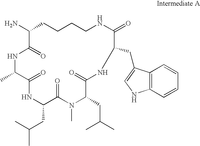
NC1CCCCNC(=O)C(CC2=CNC3=C2C=CC=C3)NC(=O)C(CC(C)C)N(C)C(=O)C(CC(C)C)NC(=O)C(C)NC1=O
